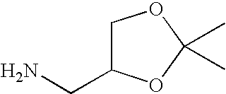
C1C(CN)OC(C)(C)O1
